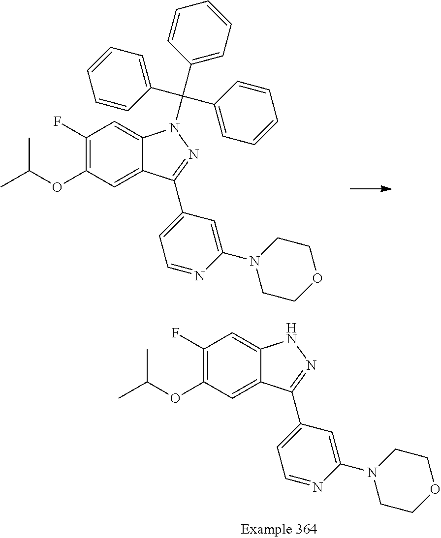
C1(F)=C(OC(C)C)C=C2C(=C1)N(C(C1=CC=CC=C1)(C1=CC=CC=C1)C1=CC=CC=C1)N=C2C1=CC=NC(N2CCOCC2)=C1.C1(F)=C(OC(C)C)C=C2C(=C1)NN=C2C1=CC=NC(N2CCOCC2)=C1
